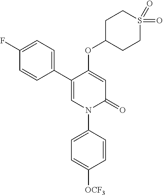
C1=C(OC2CCS(=O)(=O)CC2)C(C2=CC=C(F)C=C2)=CN(C2=CC=C([OCF3])C=C2)C1=O
